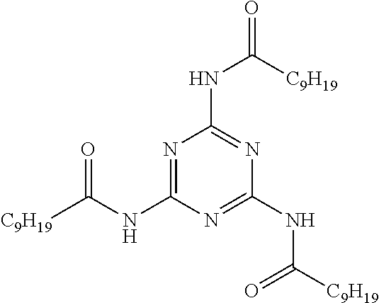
N1=C(NC([C9H19])=O)N=C(NC([C9H19])=O)N=C1NC(=O)[C9H19]
